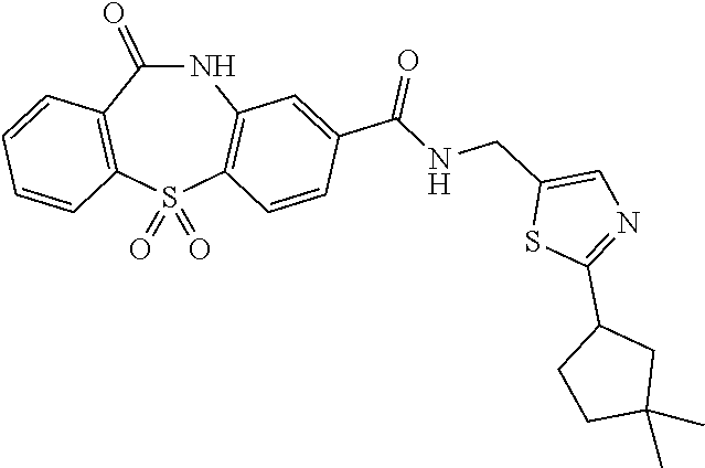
N1C(=O)C2=C(S(=O)(=O)C3=C1C=C(C(NCC1=CN=C(C4CCC(C)(C)C4)S1)=O)C=C3)C=CC=C2
